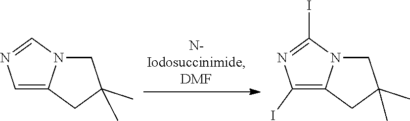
C1=C2N(C=N1)CC(C)(C)C2.C1(I)=C2N(C(I)=N1)CC(C)(C)C2
